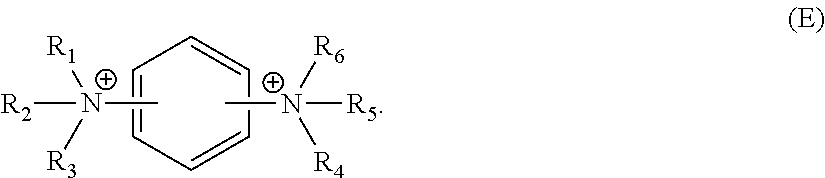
C1=CC=CC=C1.C[N+]([R3])([R1])[R2].C[N+]([R4])([R6])[R5]
